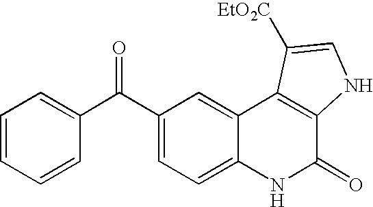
C1(C(C2=CC=CC=C2)=O)=CC=C2C(=C1)C1=C(C(=O)N2)NC=C1[EtO2C]
